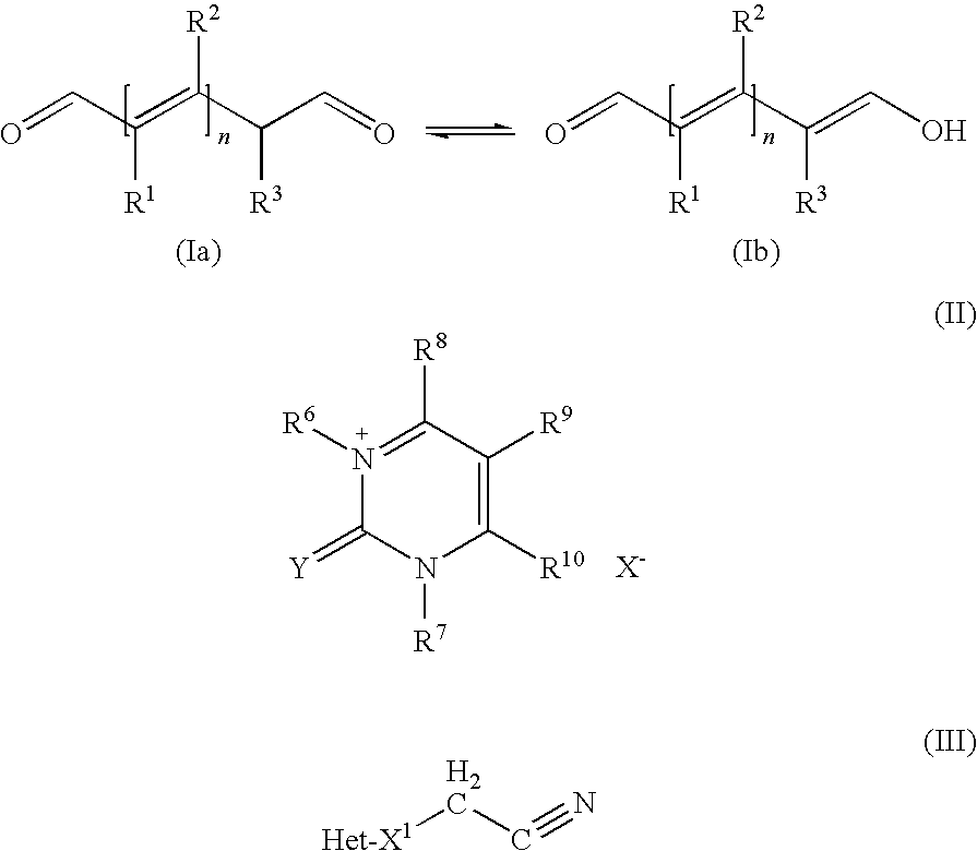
O=CC(=C(C(C=O)[R3])[R2])[R1].O=CC(=C(C(=CO)[R3])[R2])[R1].N1([R6])=C([R8])C([R9])=C([R10])N([R7])C1=[Y].[Het-X1]CC#N
